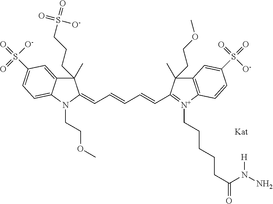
C1(C)(CCCS(=O)(=O)[O-])C2=CC(S(=O)([O-])=O)=CC=C2N(CCOC)C1=CC=CC=CC1=[N+](CCCCCC(=O)N(N)[H])C2=C(C1(C)CCOC)C=C(S(=O)([O-])=O)C=C2
